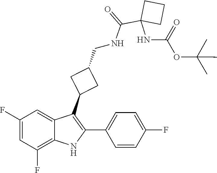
C1(CNC(=O)C2(NC(=O)OC(C)(C)C)CCC2)CC(C2=C(C3=CC=C(F)C=C3)NC3=C(F)C=C(F)C=C23)C1
